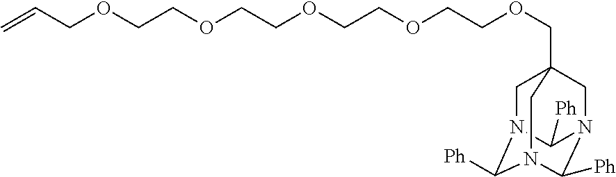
C=CCOCCOCCOCCOCCOCC12CN3C([Ph])N(C([Ph])N(C1)C3[Ph])C2
